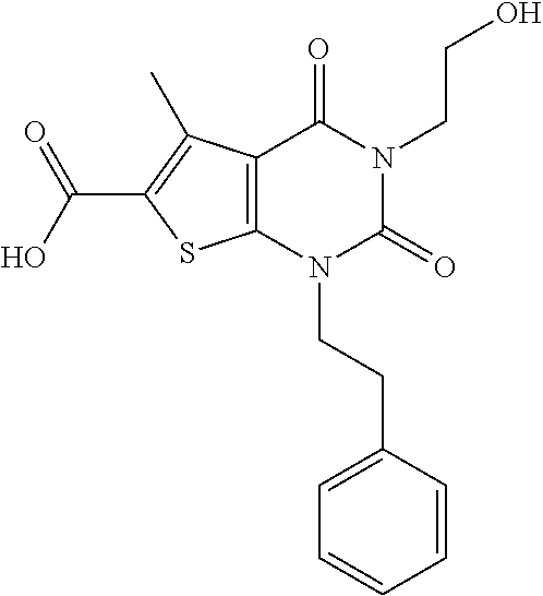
C12=C(N(CCC3=CC=CC=C3)C(=O)N(CCO)C1=O)SC(C(O)=O)=C2C
